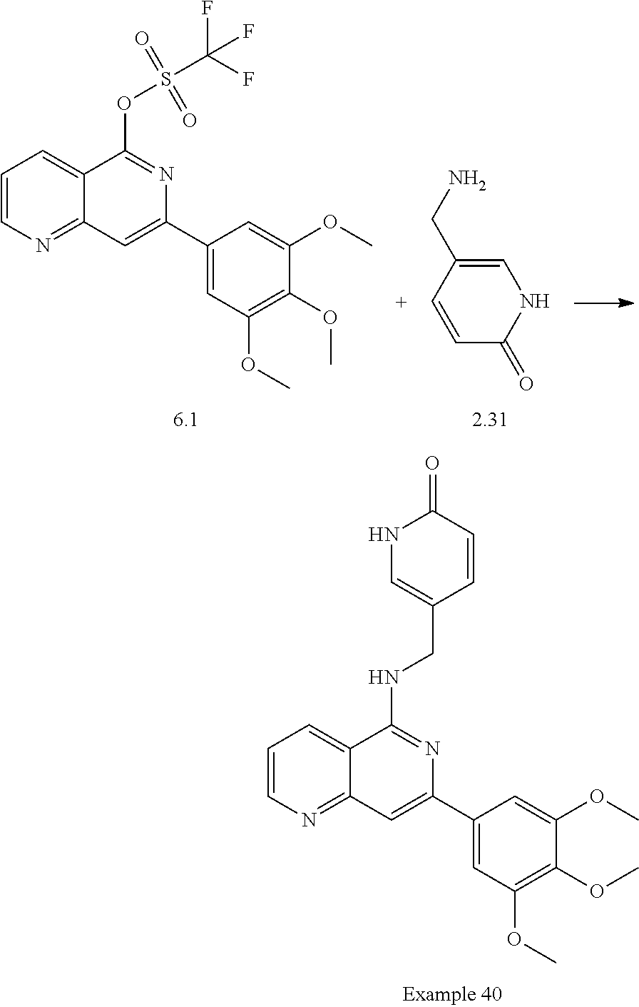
C1=CN=C2C(=C1)C(NCC1=CNC(=O)C=C1)=NC(C1=CC(OC)=C(OC)C(OC)=C1)=C2.C1=CN=C2C(=C1)C(OS(C(F)(F)F)(=O)=O)=NC(C1=CC(OC)=C(OC)C(OC)=C1)=C2.C1(CN)=CNC(=O)C=C1
